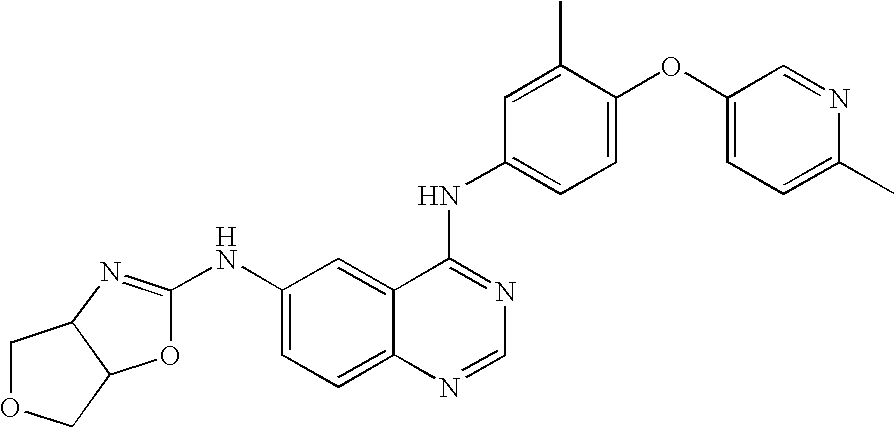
O1C(NC2=CC=C3C(=C2)C(NC2=CC=C(OC4=CC=C(C)N=C4)C(C)=C2)=NC=N3)=NC2C1COC2
